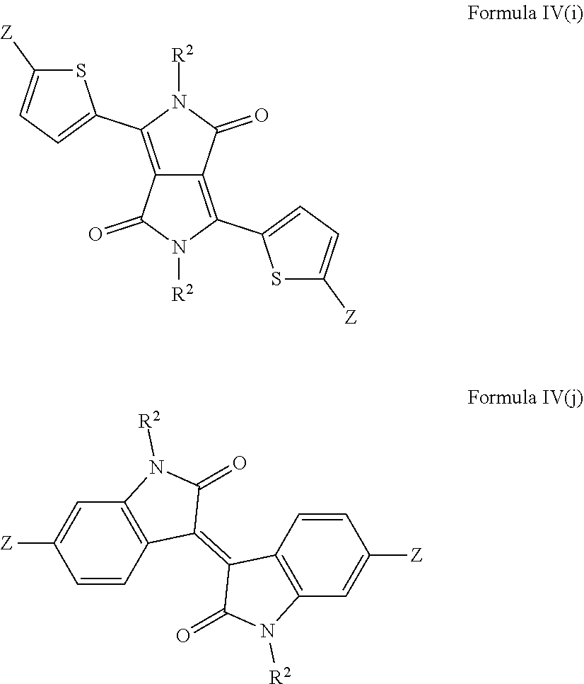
C12=C(C3=CC=C([Z])S3)N([R2])C(=O)C1=C(C1=CC=C([Z])S1)N([R2])C2=O.C1=CC2=C(C=C1[Z])N([R2])C(=O)C2=C1C2=C(C=C([Z])C=C2)N([R2])C1=O
